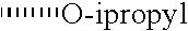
C[O-ipropyl]
